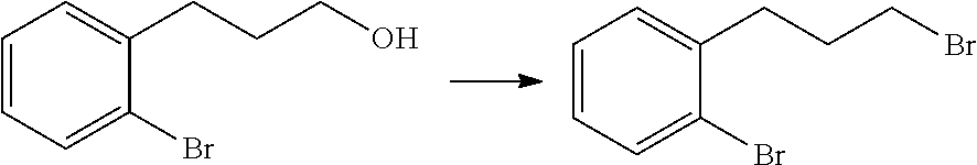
C1=CC=C(Br)C(CCCO)=C1.C1=CC=C(Br)C(CCCBr)=C1
